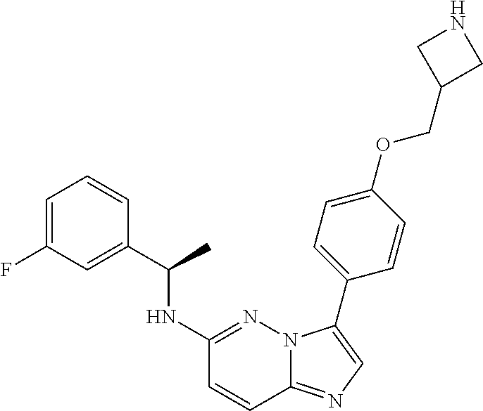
C1=C(F)C=C(C(NC2=NN3C(=NC=C3C3=CC=C(OCC4CNC4)C=C3)C=C2)C)C=C1
